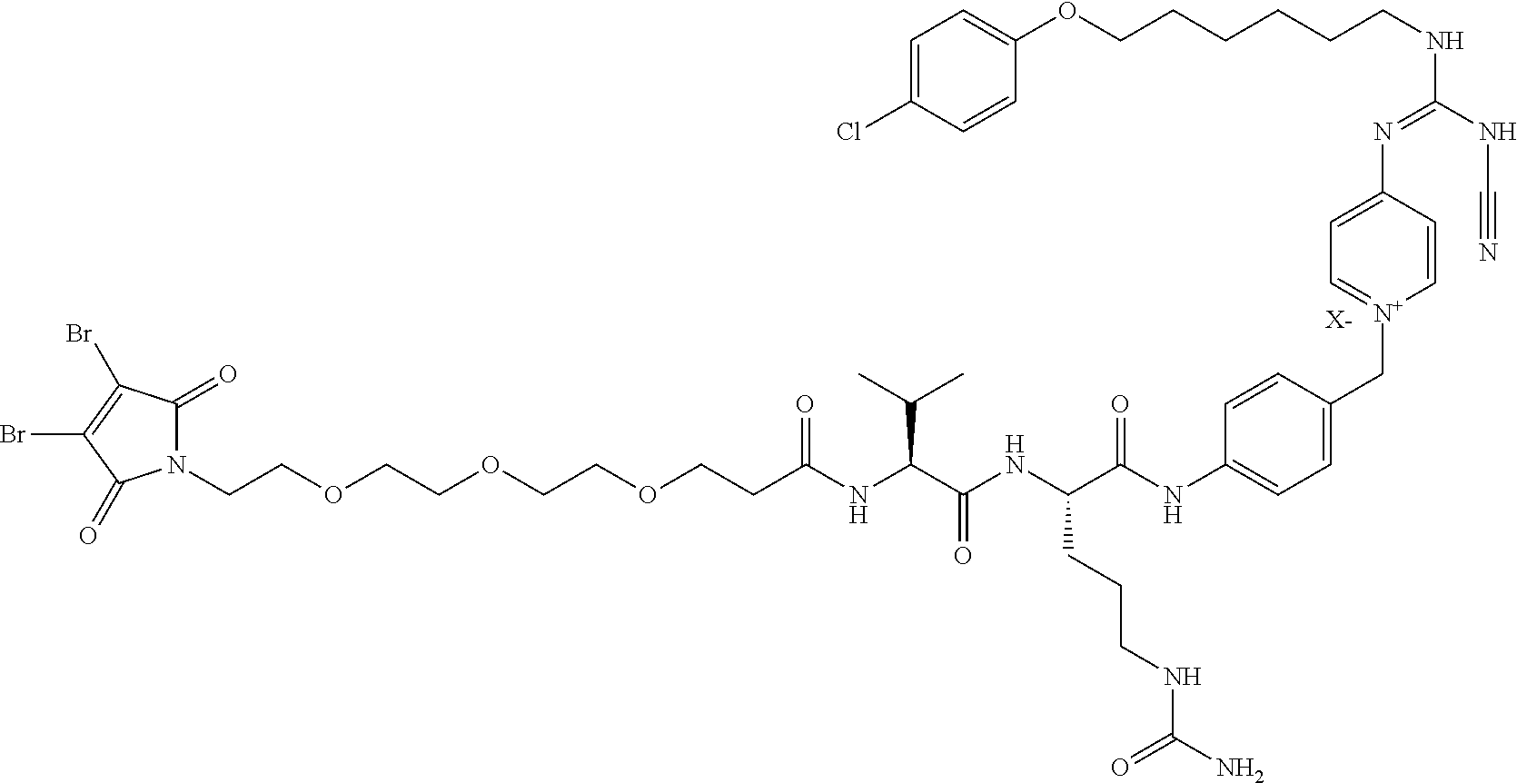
[X-].N1(CCOCCOCCOCCC(NC(C(NC(C(NC2=CC=C(C[N+]3=CC=C(N=C(NCCCCCCOC4=CC=C(Cl)C=C4)NC#N)C=C3)C=C2)=O)CCCNC(N)=O)=O)C(C)C)=O)C(=O)C(Br)=C(Br)C1=O
